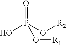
O=P(O[R2])(O)O[R1]
